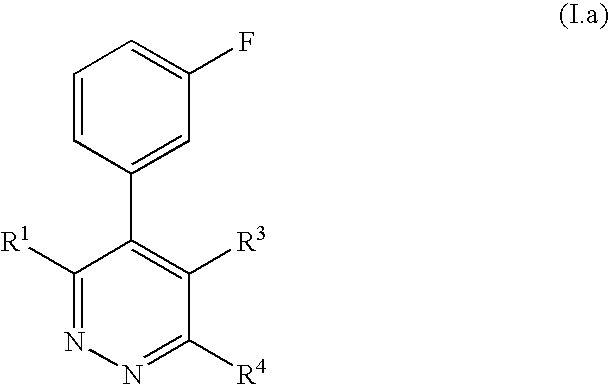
C1=CC(C2=C([R3])C([R4])=NN=C2[R1])=CC(F)=C1
